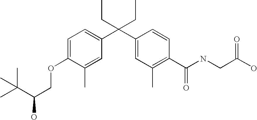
C1=C(C)C(OCC(C(C)(C)C)O)=CC=C1C(C1=CC(C)=C(C(NCC(O)=O)=O)C=C1)(CC)CC
